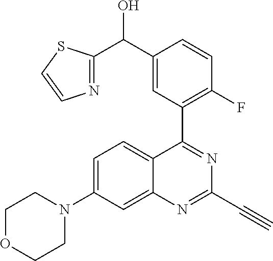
C1=C(N2CCOCC2)C=C2C(=C1)C(C1=C(F)C=CC(C(C3=NC=CS3)O)=C1)=NC(C#C)=N2
